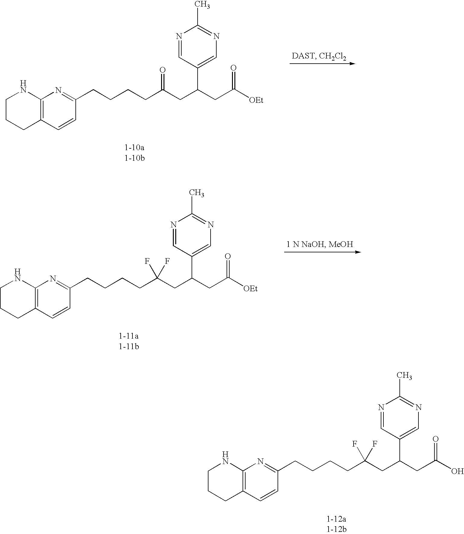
C12=C(C=CC(CCCCC(CC(CC([OEt])=O)C3=CN=C(C)N=C3)=O)=N1)CCCN2.C12=C(C=CC(CCCCC(CC(CC([OEt])=O)C3=CN=C(C)N=C3)(F)F)=N1)CCCN2.C12=C(C=CC(CCCCC(CC(CC(O)=O)C3=CN=C(C)N=C3)(F)F)=N1)CCCN2
